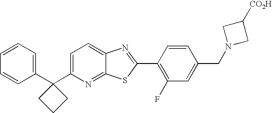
C1=CC=C(C2(C3=CC=C4C(=N3)SC(C3=C(F)C=C(CN5CC([CO2H])C5)C=C3)=N4)CCC2)C=C1
